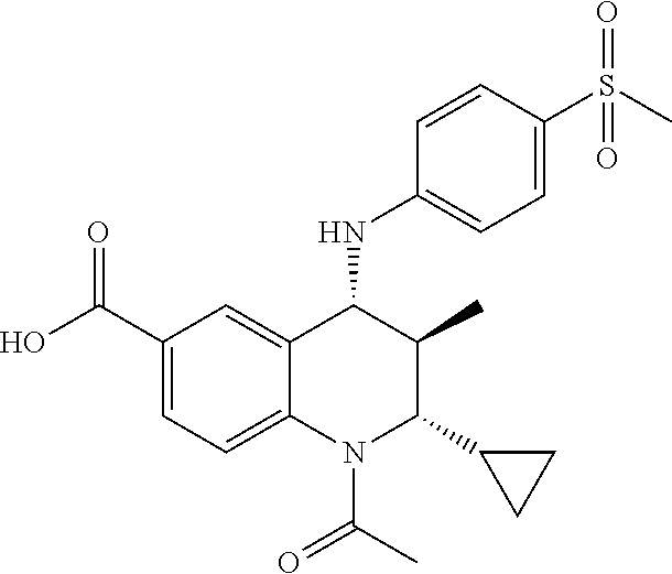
C1(C(O)=O)=CC=C2C(=C1)C(NC1=CC=C(S(C)(=O)=O)C=C1)C(C)C(C1CC1)N2C(C)=O
